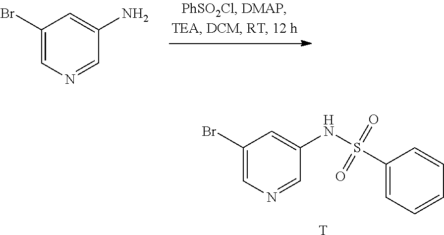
C1(Br)=CN=CC(N)=C1.C1(Br)=CN=CC(NS(C2=CC=CC=C2)(=O)=O)=C1.[T]
